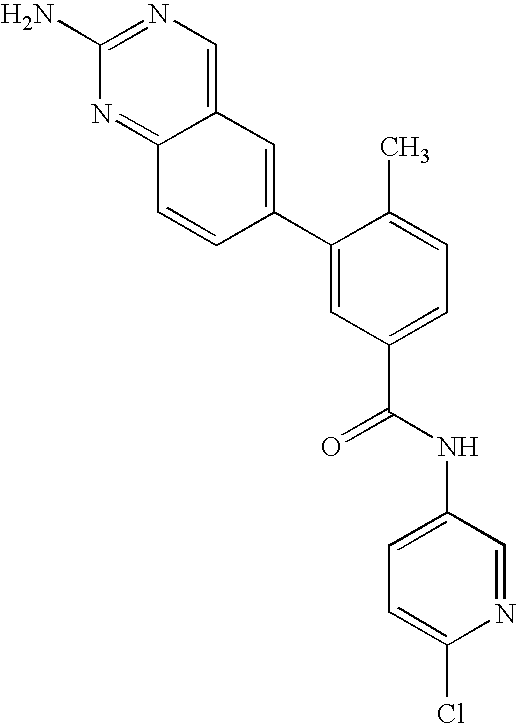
C12=CN=C(N)N=C1C=CC(C1=CC(C(NC3=CC=C(Cl)N=C3)=O)=CC=C1C)=C2
